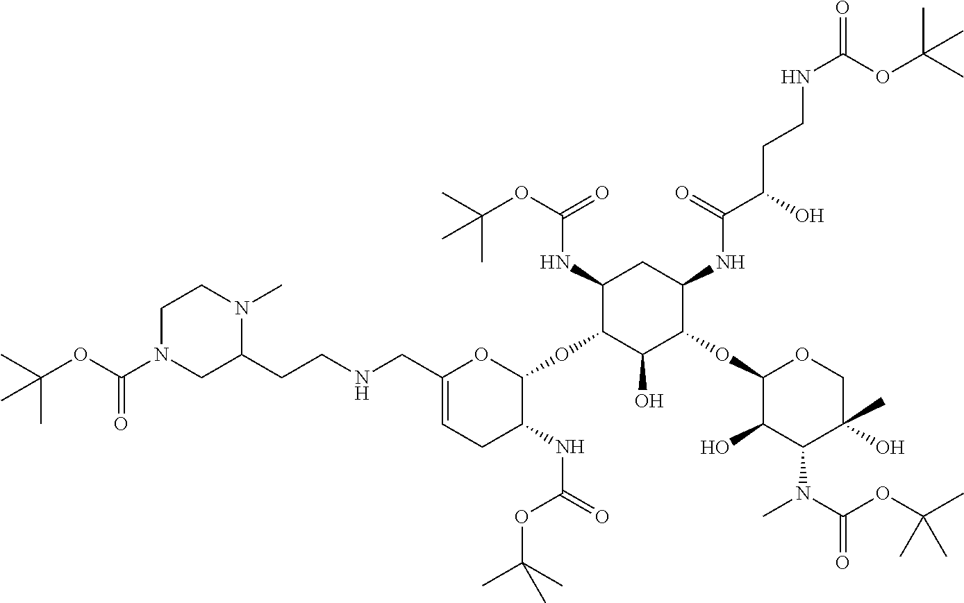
C1(NC(OC(C)(C)C)=O)C(OC2OC(CNCCC3CN(C(=O)OC(C)(C)C)CCN3C)=CCC2NC(=O)OC(C)(C)C)C(O)C(OC2C(O)C(N(C)C(OC(C)(C)C)=O)C(O)(C)CO2)C(NC(C(O)CCNC(=O)OC(C)(C)C)=O)C1
